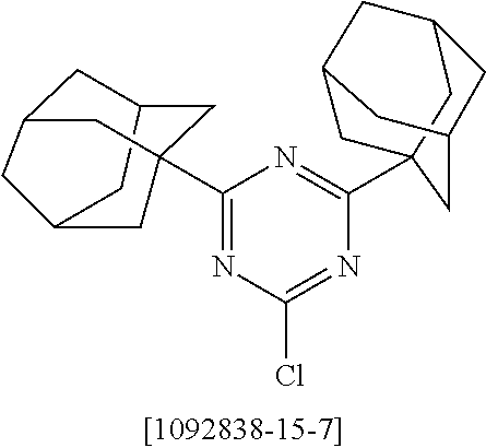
C1(C23CC4CC(C2)CC(C3)C4)=NC(Cl)=NC(C23CC4CC(C2)CC(C4)C3)=N1
